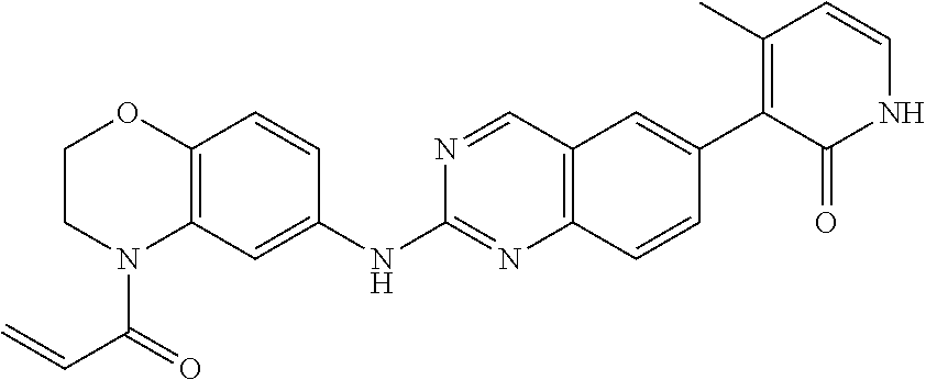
C12=C(C=C(NC3=NC4=C(C=N3)C=C(C3=C(C)C=CNC3=O)C=C4)C=C1)N(C(C=C)=O)CCO2
